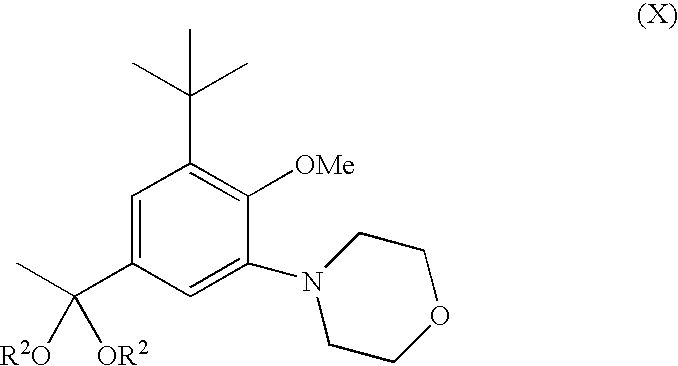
CC(C1=CC(C(C)(C)C)=C([OMe])C(N2CCOCC2)=C1)([R2O])[OR2]
